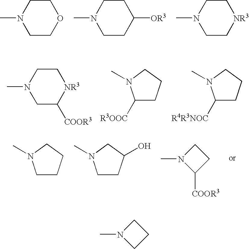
C1COCCN1C.C1CC([OR3])CCN1C.C1C[NR3]CCN1C.C1C([COOR3])[NR3]CCN1C.C1([R3OOC])CCCN1C.C1([R4R3NOC])CCCN1C.C1CCCN1C.C1CC(O)CN1C.N1(C)C([COOR3])CC1.N1(C)CCC1
